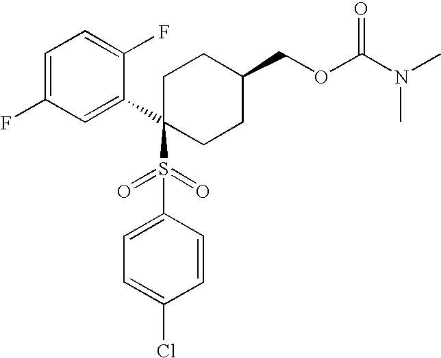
C1=C(F)C=C(C2(S(C3=CC=C(Cl)C=C3)(=O)=O)CCC(COC(N(C)C)=O)CC2)C(F)=C1
